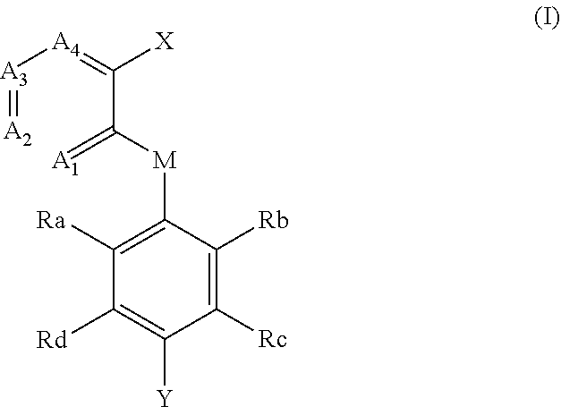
[A3](=[A2])[A4]=C(C(=[A1])[M]C1=C([Ra])C([Rd])=C([Y])C([Rc])=C1[Rb])[X]
